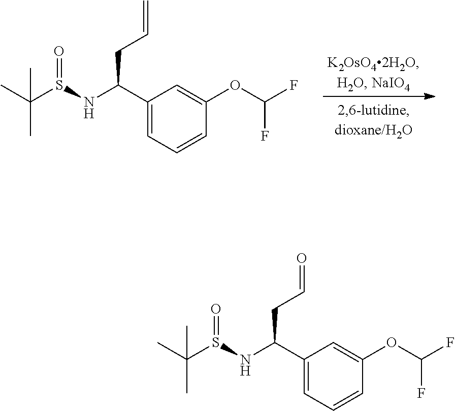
C1(C(NS(C(C)(C)C)=O)CC=C)=CC=CC(OC(F)F)=C1.C1(C(NS(C(C)(C)C)=O)CC=O)=CC=CC(OC(F)F)=C1
